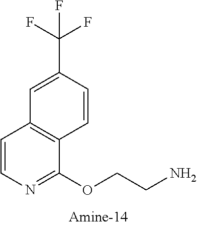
C1=CN=C(OCCN)C2=C1C=C(C(F)(F)F)C=C2
